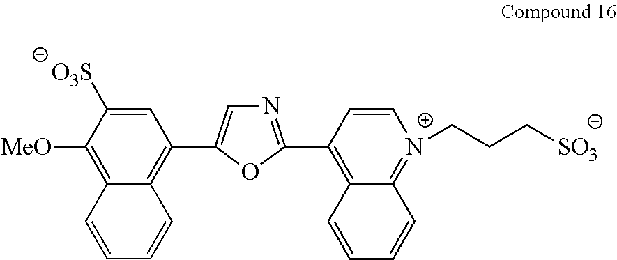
C1([MeO])=C2C(=C(C3=CN=C(C4=C5C(=[N+](CCC[SO3])C=C4)C=CC=C5)O3)C=C1[O3S])C=CC=C2
